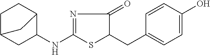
C1C(NC2=NC(=O)C(CC3=CC=C(O)C=C3)S2)C2CCC1C2
